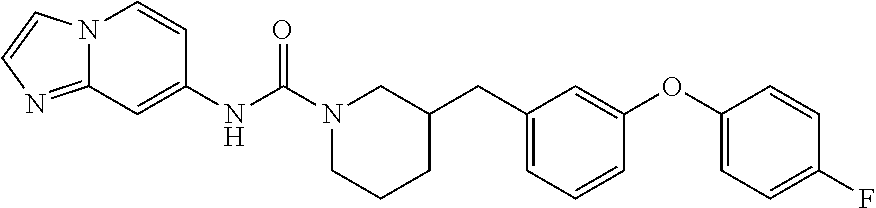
N12C(=NC=C1)C=C(NC(N1CCCC(CC3=CC=CC(OC4=CC=C(F)C=C4)=C3)C1)=O)C=C2
